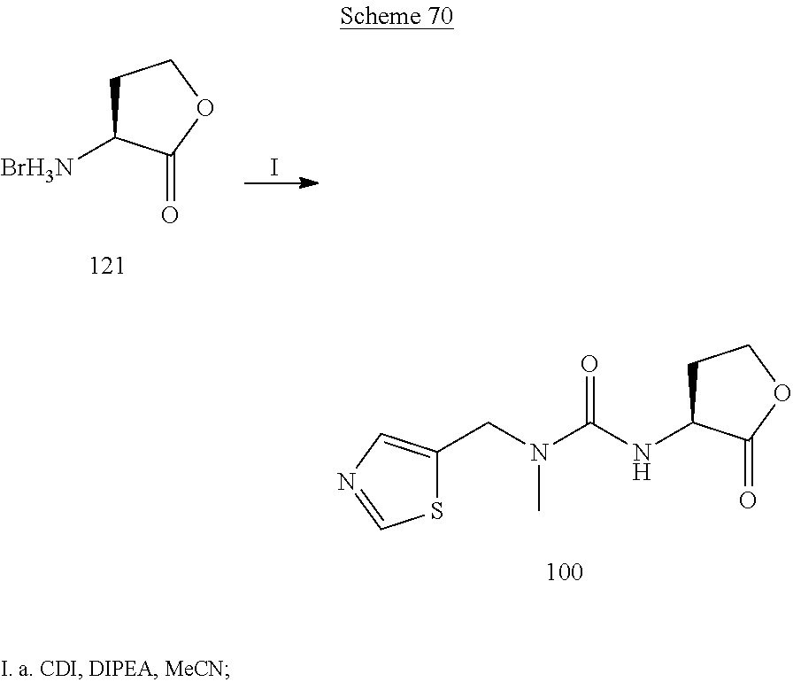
C1C(NC(N(CC2=CN=CS2)C)=O)C(=O)OC1.C1C([BrH3N])C(=O)OC1.I
